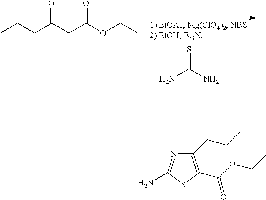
NC(N)=S.CCCC(CC(OCC)=O)=O.C1(CCC)=C(C(OCC)=O)SC(N)=N1
